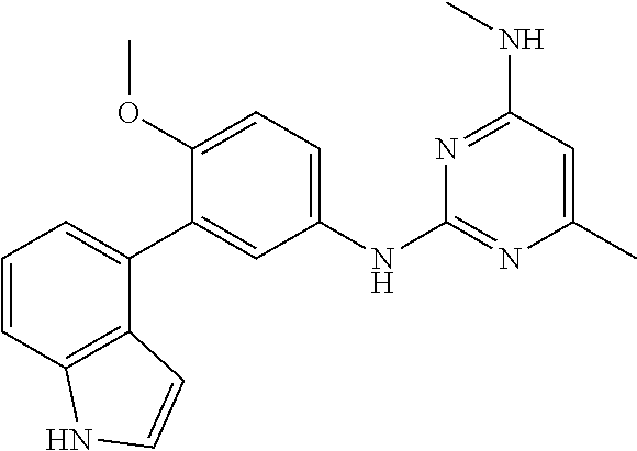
C1(NC2=NC(C)=CC(NC)=N2)=CC=C(OC)C(C2=CC=CC3=C2C=CN3)=C1
